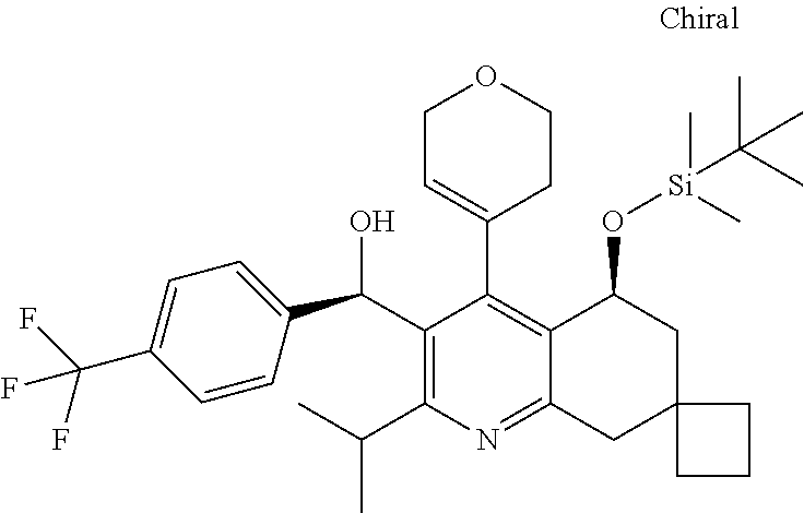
C1(C(O)C2=CC=C(C(F)(F)F)C=C2)=C(C(C)C)N=C2C(=C1C1=CCOCC1)C(O[Si](C)(C)C(C)(C)C)CC1(C2)CCC1
